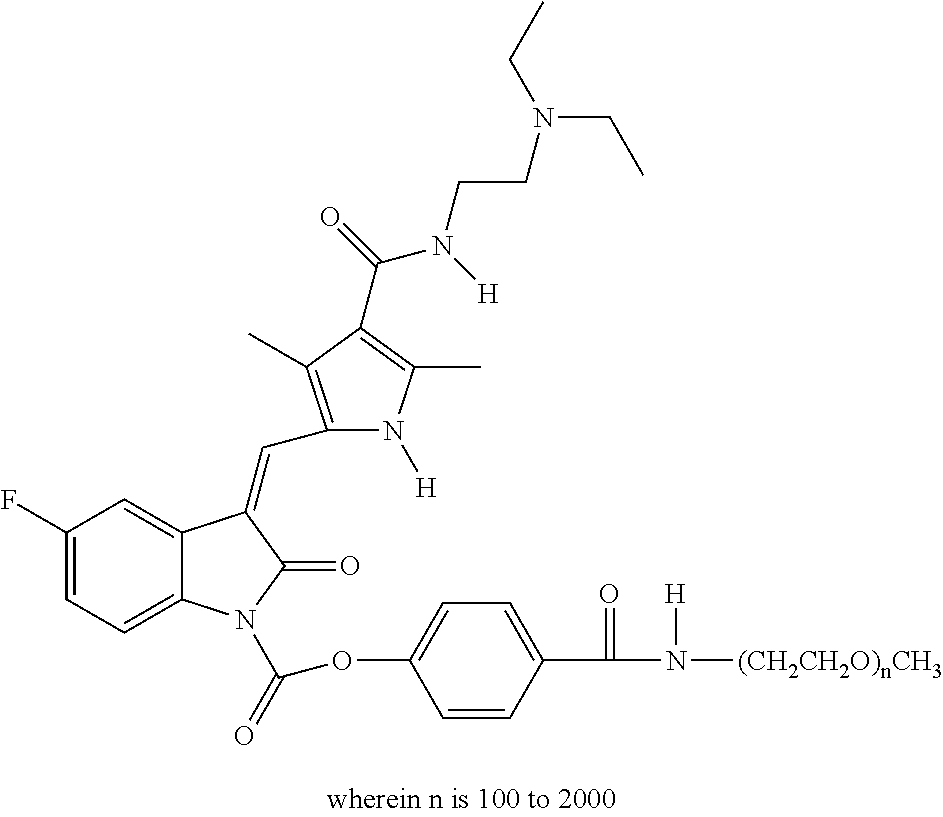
C1(F)=CC=C2C(=C1)C(=CC1=C(C)C(C(=O)N(CCN(CC)CC)[H])=C(C)N1[H])C(=O)N2C(OC1=CC=C(C(=O)N([H])[(CH2CH2O)nCH3])C=C1)=O
